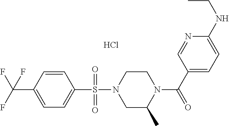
C1=CC(C(F)(F)F)=CC=C1S(N1CC(C)N(C(C2=CC=C(NCC)N=C2)=O)CC1)(=O)=O.Cl
